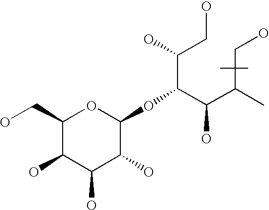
C1(CO)C(O)C(O)C(O)C(OC(C(C(C(C)(C)CO)C)O)C(CO)O)O1
